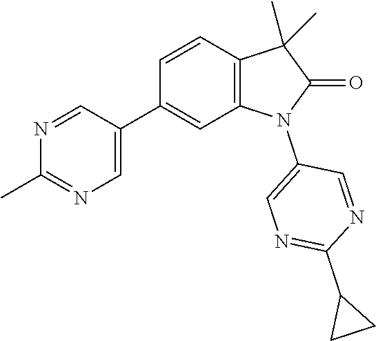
C1(C2=CN=C(C)N=C2)=CC2=C(C=C1)C(C)(C)C(=O)N2C1=CN=C(C2CC2)N=C1
